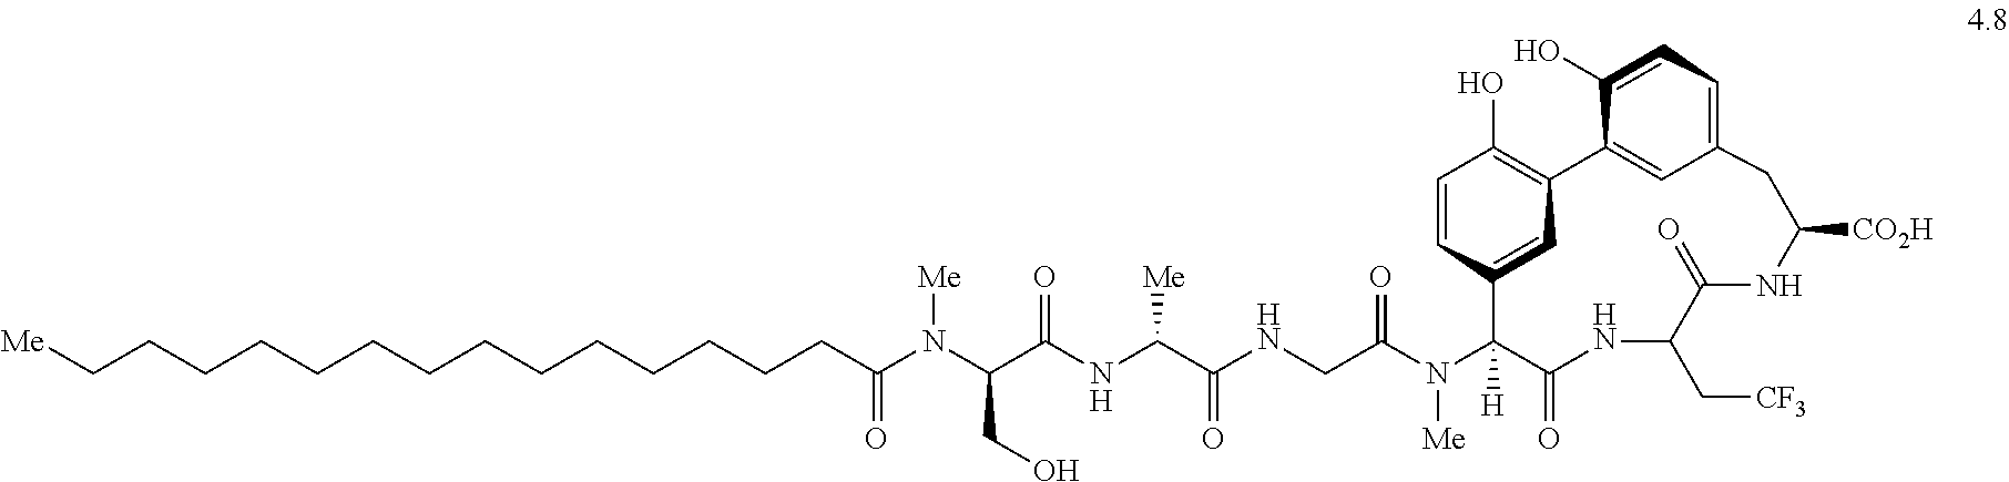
C(CCCCCCCCCCCCCC(N(C(C(NC(C(NCC(N([Me])C1([H])C2=CC(=C(O)C=C2)C2=CC(=CC=C2O)CC([CO2H])NC(=O)C(C[CF3])NC1=O)=O)=O)[Me])=O)CO)[Me])=O)[Me]
